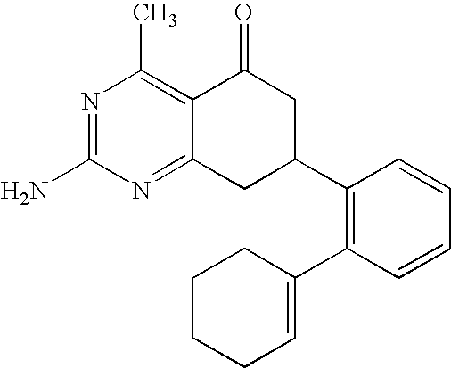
C12=NC(N)=NC(C)=C1C(=O)CC(C1=C(C3=CCCCC3)C=CC=C1)C2
